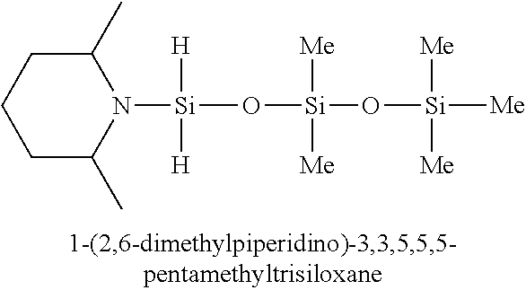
[Si](O[Si](O[Si]([Me])([Me])[Me])([Me])[Me])([H])([H])N1C(C)CCCC1C
